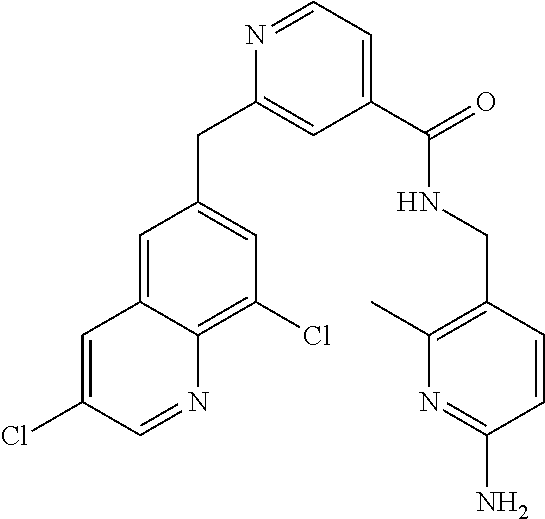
C1(C(=O)NCC2=C(C)N=C(N)C=C2)=CC=NC(CC2=CC(Cl)=C3C(=C2)C=C(Cl)C=N3)=C1
